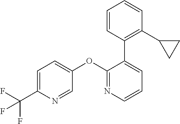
C1=C(C(F)(F)F)N=CC(OC2=NC=CC=C2C2=C(C3CC3)C=CC=C2)=C1
